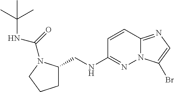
C1=CC2=NC=C(Br)N2N=C1NCC1CCCN1C(NC(C)(C)C)=O
